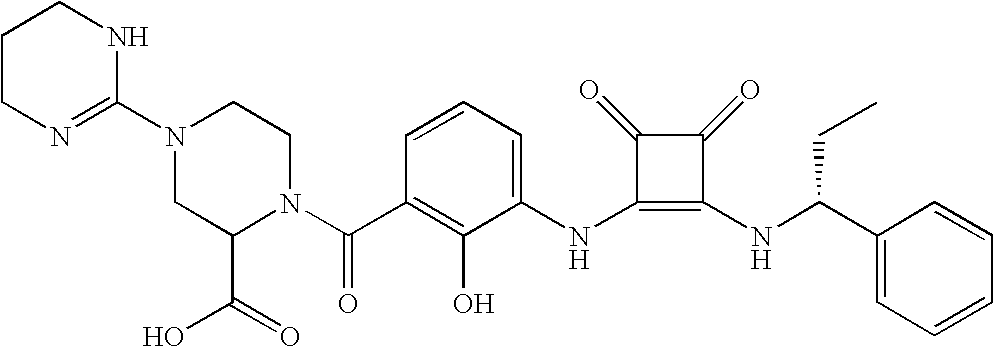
N(C1=C(NC(CC)C2=CC=CC=C2)C(=O)C1=O)C1=CC=CC(C(=O)N2C(C(=O)O)CN(C3=NCCCN3)CC2)=C1O
